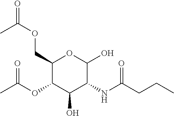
O(CC1C(OC(C)=O)C(O)C(NC(=O)CCC)C(O)O1)C(C)=O
